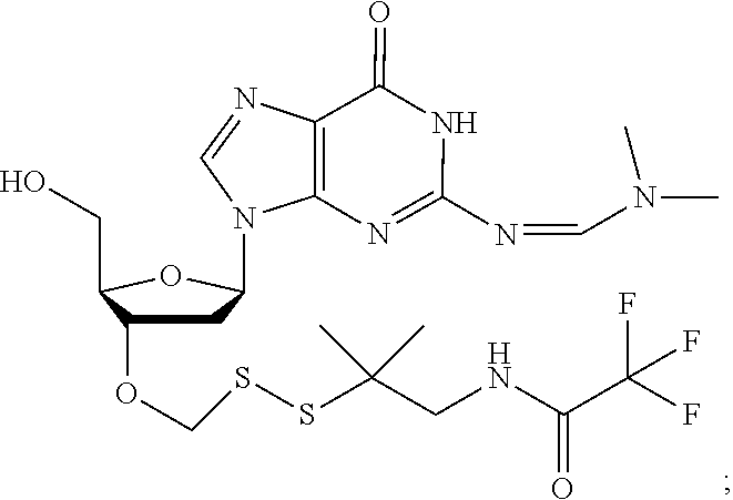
C1C(OCSSC(CNC(C(F)(F)F)=O)(C)C)C(CO)OC1N1C2=C(N=C1)C(=O)NC(N=CN(C)C)=N2
